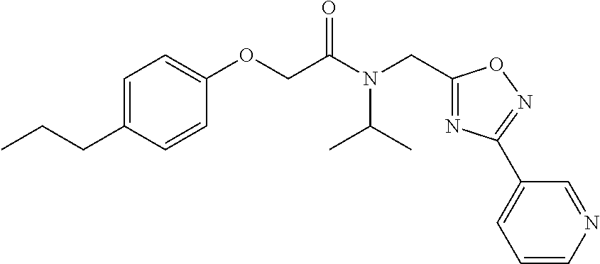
C1=C(CCC)C=CC(OCC(N(CC2=NC(C3=CC=CN=C3)=NO2)C(C)C)=O)=C1
